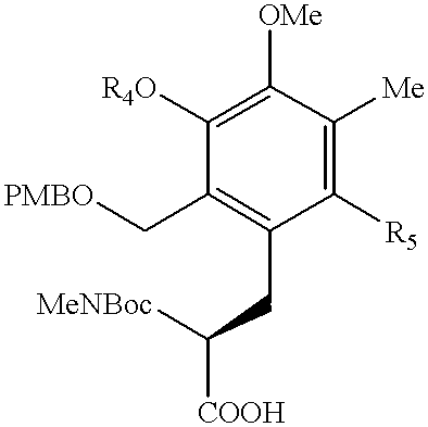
C(C1=C(C[PMBO])C([R4O])=C([OMe])C([Me])=C1[R5])C([MeNBoc])[COOH]
